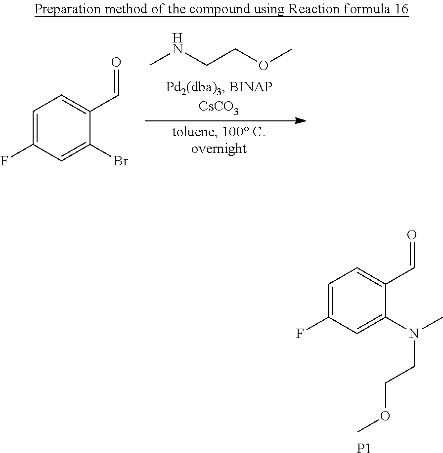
CNCCOC.C1=C(F)C=C(Br)C(C=O)=C1.C1=C(F)C=C(N(C)CCOC)C(C=O)=C1.[P1]
